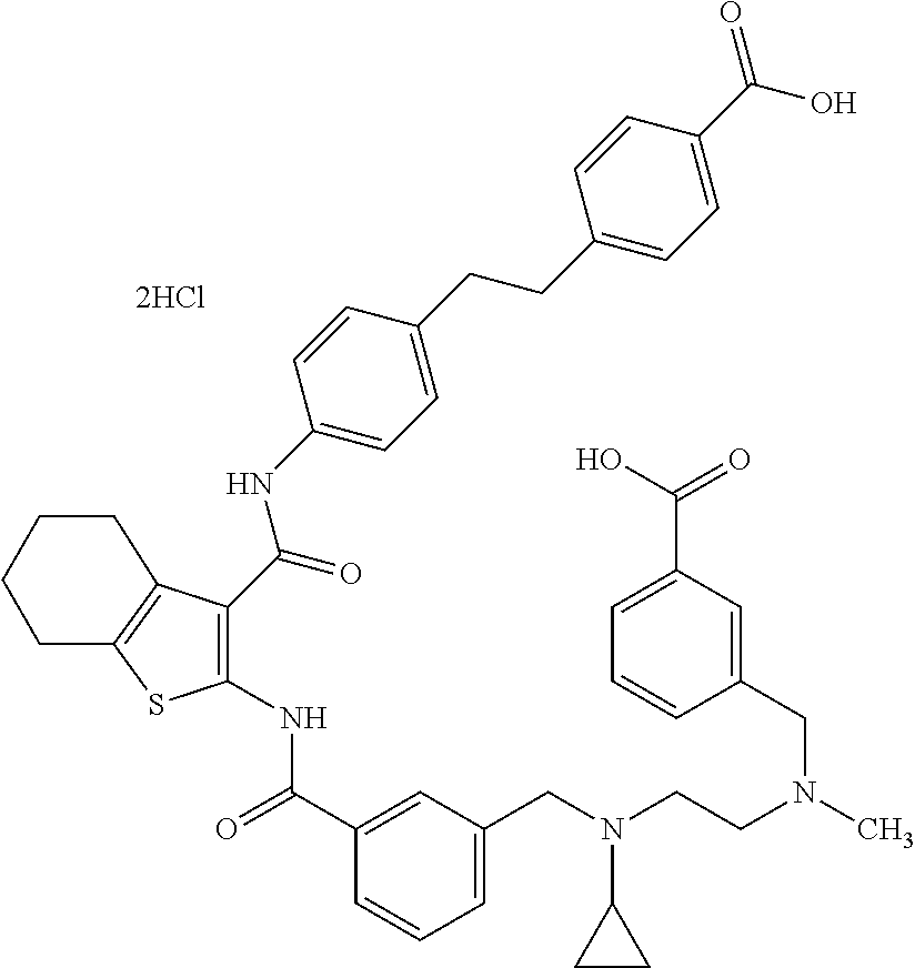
C1(C(=O)NC2=C(C(NC3=CC=C(CCC4=CC=C(C(O)=O)C=C4)C=C3)=O)C3=C(S2)CCCC3)=CC(CN(CCN(C)CC2=CC(C(O)=O)=CC=C2)C2CC2)=CC=C1
